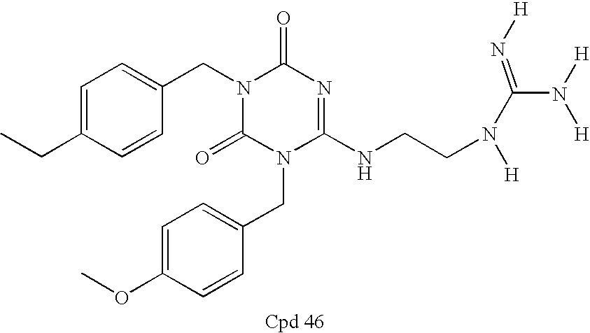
C1=C(OC)C=CC(CN2C(NCCN(C(N([H])[H])=N[H])[H])=NC(=O)N(CC3=CC=C(CC)C=C3)C2=O)=C1
